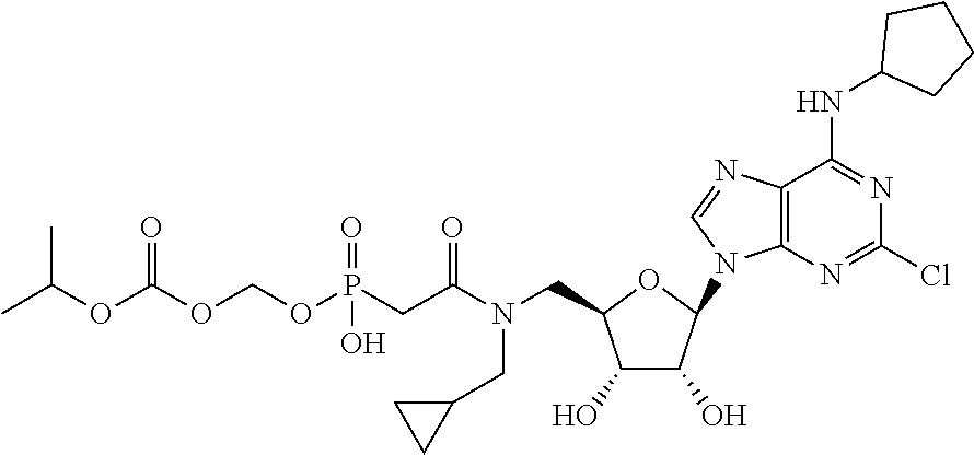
C1(O)C(O)C(N2C3=C(C(NC4CCCC4)=NC(Cl)=N3)N=C2)OC1CN(C(CP(OCOC(OC(C)C)=O)(=O)O)=O)CC1CC1
